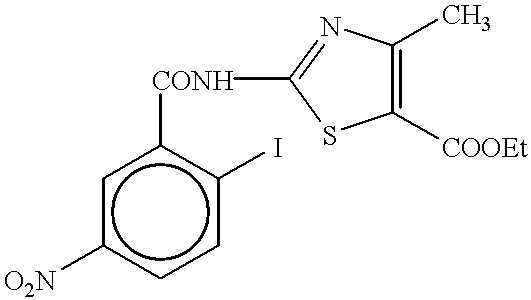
c1c([CONH]C2=NC(C)=C([COOEt])S2)c(I)ccc1[O2N]
